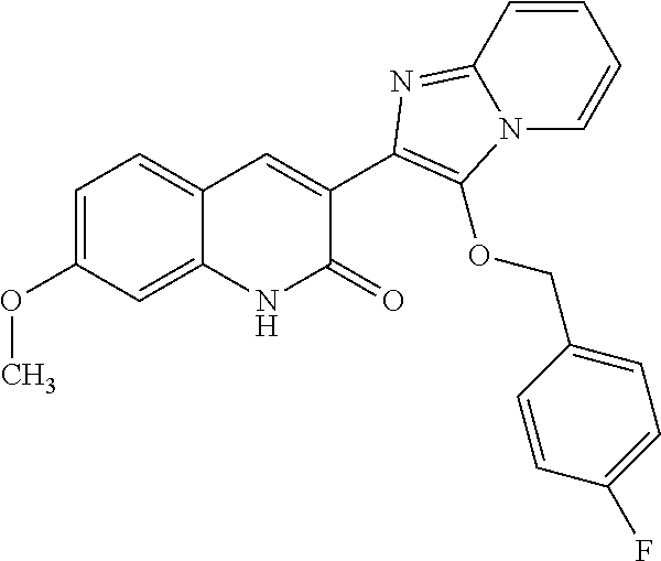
C1(C2=C(OCC3=CC=C(F)C=C3)N3C=CC=CC3=N2)=CC2=CC=C(OC)C=C2NC1=O
